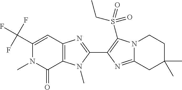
C12=C(N(C)C(C3=C(S(CC)(=O)=O)N4C(=N3)CC(C)(C)CC4)=N1)C(=O)N(C)C(C(F)(F)F)=C2
